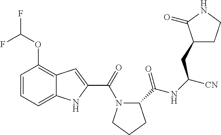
C1=CC=C2C(=C1OC(F)F)C=C(C(=O)N1C(C(NC([CN])CC3CCNC3=O)=O)CCC1)N2
